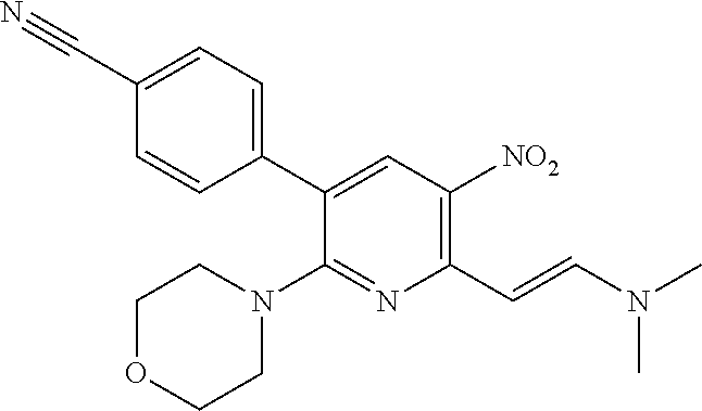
C1=C(C#N)C=CC(C2=CC([NO2])=C(C=CN(C)C)N=C2N2CCOCC2)=C1
